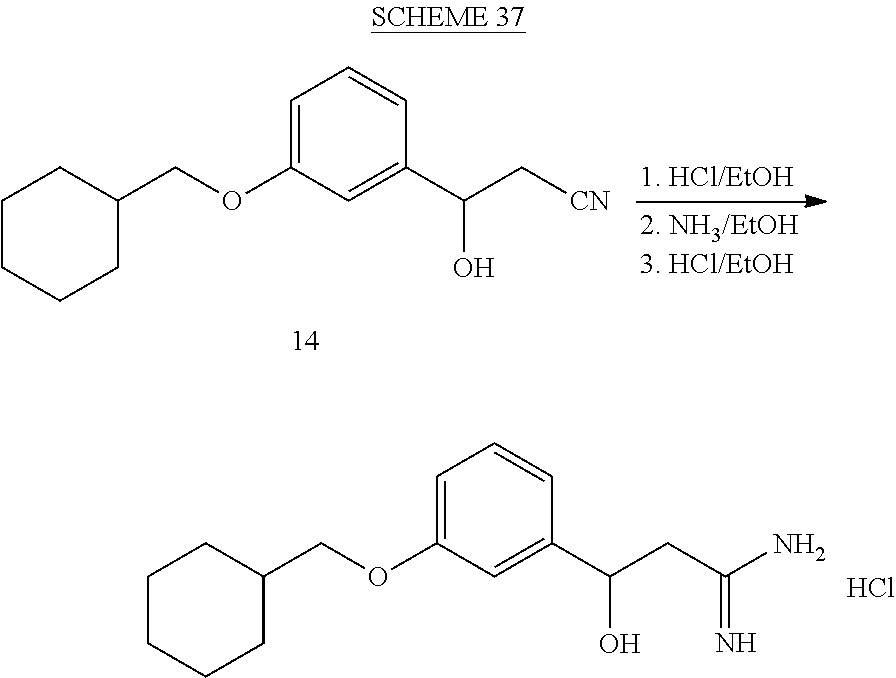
C1CCCC(COC2=CC=CC(C(CC(N)=N)O)=C2)C1.Cl.C1CCCC(COC2=CC=CC(C(C[CN])O)=C2)C1
